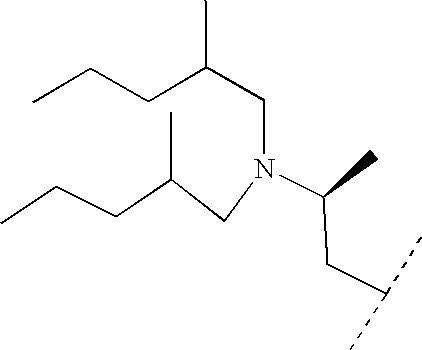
N(C(CC(C)C)C)(CC(CCC)C)CC(CCC)C
